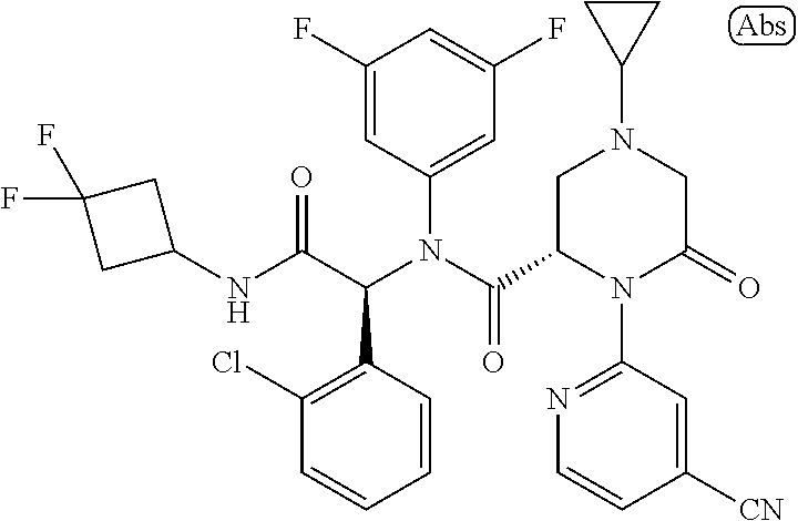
C1(F)=CC(N(C(=O)C2N(C3=NC=CC([CN])=C3)C(=O)CN(C3CC3)C2)C(C(NC2CC(F)(F)C2)=O)C2=C(Cl)C=CC=C2)=CC(F)=C1
